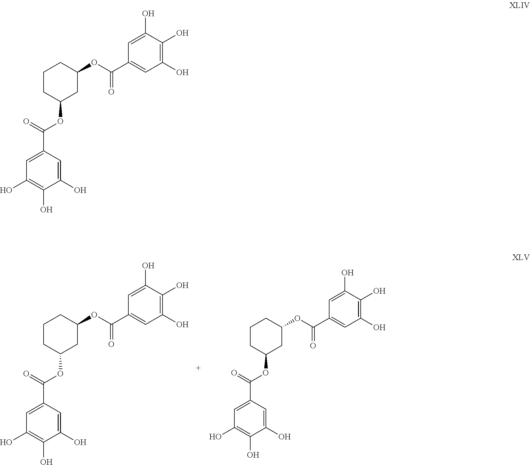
O(C1CC(OC(C2=CC(O)=C(O)C(O)=C2)=O)CCC1)C(C1=CC(O)=C(O)C(O)=C1)=O.O(C1CC(OC(C2=CC(O)=C(O)C(O)=C2)=O)CCC1)C(C1=CC(O)=C(O)C(O)=C1)=O.O(C1CC(OC(C2=CC(O)=C(O)C(O)=C2)=O)CCC1)C(C1=CC(O)=C(O)C(O)=C1)=O
